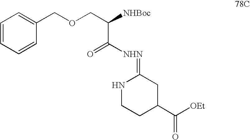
C1=CC=CC(COCC([NHBoc])C([NHN]=C2NCCC(C([OEt])=O)C2)=O)=C1
